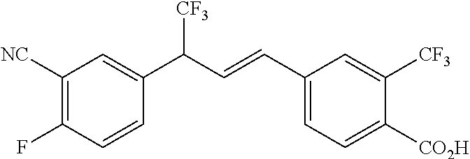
C1([NC])=C(F)C=CC(C(C=CC2=CC=C([CO2H])C([CF3])=C2)[CF3])=C1
